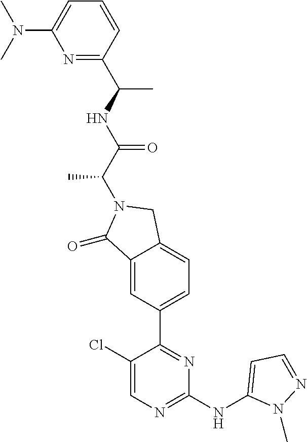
C1(=O)C2=CC(C3=NC(NC4=CC=NN4C)=NC=C3Cl)=CC=C2CN1C(C(NC(C1=NC(N(C)C)=CC=C1)C)=O)C
